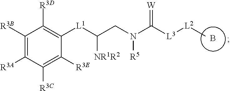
[L1](C(CN(C([L3][L2]C)=[W])[R5])[NR1R2])C1=C([R3D])C([R3B])=C([R3A])C([R3C])=C1[R3E].B
